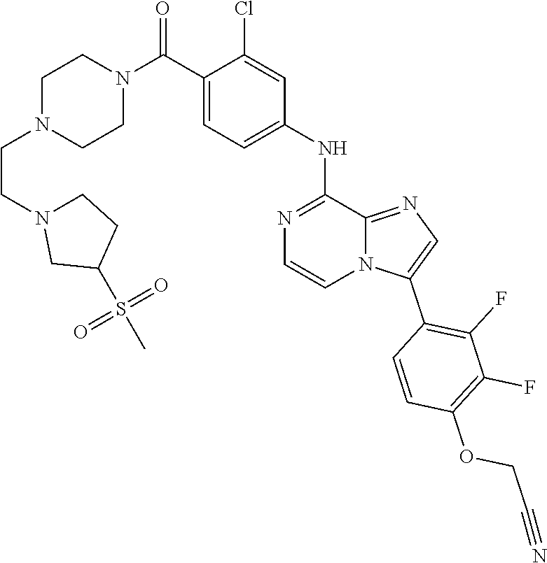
C1N(CCN2CCC(S(C)(=O)=O)C2)CCN(C(C2=CC=C(NC3=NC=CN4C3=NC=C4C3=C(F)C(F)=C(OCC#N)C=C3)C=C2Cl)=O)C1
